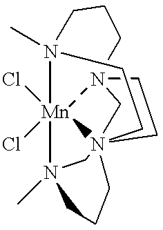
[Mn]123(Cl)(Cl)N4(C)CN156(CN2(CC5)CCCN3(C)CC6)CCC4
